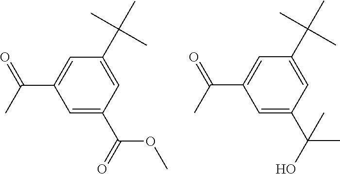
C1=C(C(OC)=O)C=C(C(C)(C)C)C=C1C(C)=O.C1=C(C(C)(C)O)C=C(C(C)(C)C)C=C1C(C)=O
